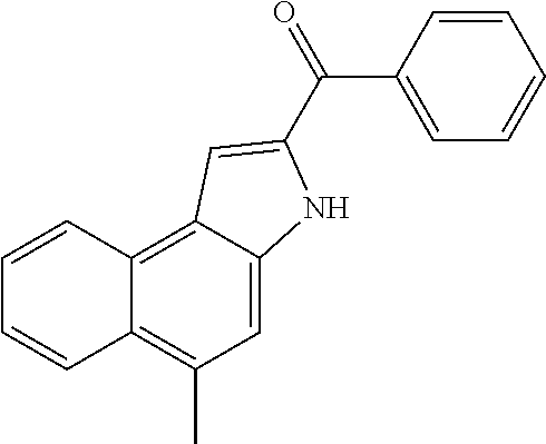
C1=C2C(=C3C(=C1C)C=CC=C3)C=C(C(=O)C1=CC=CC=C1)N2
